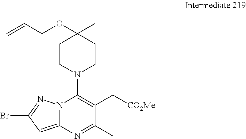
C1(Br)=NN2C(=C1)N=C(C)C(C[CO2Me])=C2N1CCC(C)(OCC=C)CC1
